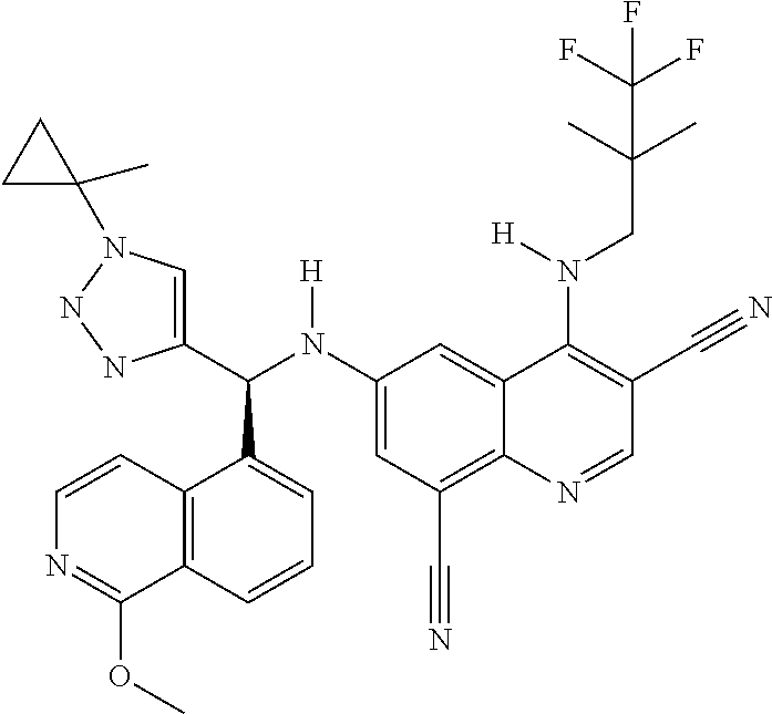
C1(N(C(C2=CN(C3(C)CC3)NN2)C2=CC=CC3=C2C=CN=C3OC)[H])=CC(C#N)=C2C(=C1)C(N(CC(C)(C)C(F)(F)F)[H])=C(C#N)C=N2
